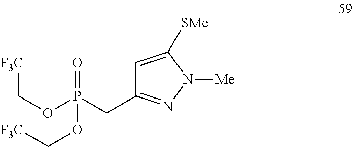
C1=C([SMe])N([Me])N=C1CP(OC[F3C])(=O)OC[F3C]
